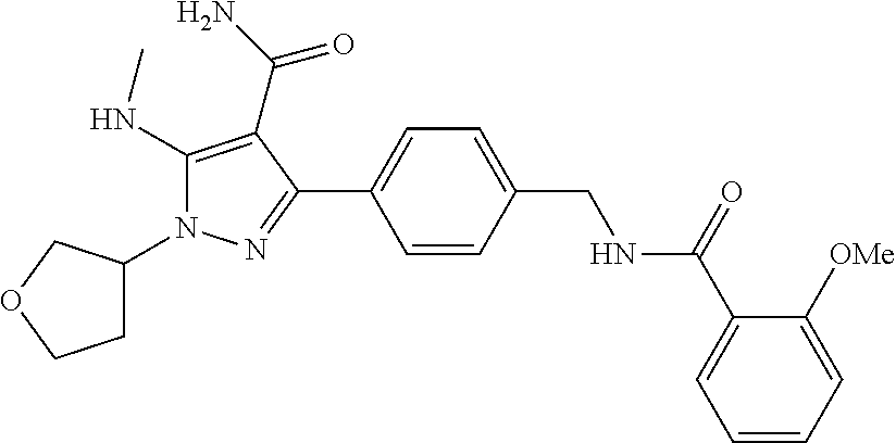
C1C(N2C(NC)=C(C(N)=O)C(C3=CC=C(CNC(C4=CC=CC=C4[OMe])=O)C=C3)=N2)COC1
